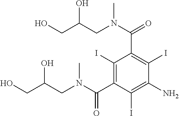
OC(CN(C(C1=C(I)C(C(N(CC(CO)O)C)=O)=C(I)C(N)=C1I)=O)C)CO
